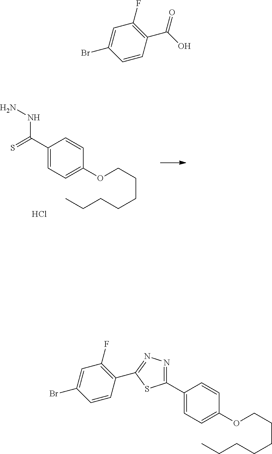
C1(C(=S)NN)=CC=C(OCCCCCCC)C=C1.Cl.C1=C(Br)C=CC(C(O)=O)=C1F.C1=C(Br)C=CC(C2=NN=C(C3=CC=C(OCCCCCCC)C=C3)S2)=C1F
